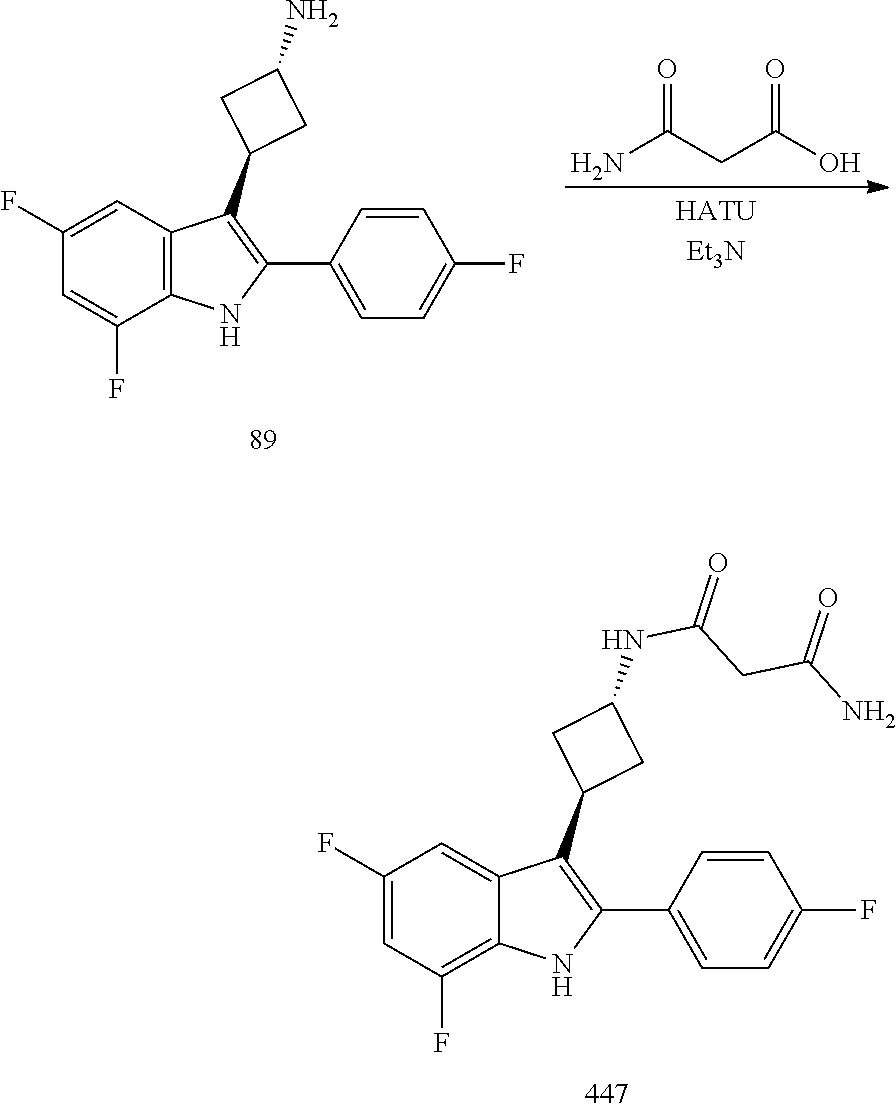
C1(F)=CC2=C(C(F)=C1)NC(C1=CC=C(F)C=C1)=C2C1CC(N)C1.NC(CC(O)=O)=O.C1(F)=CC(F)=C2C(=C1)C(C1CC(NC(=O)CC(N)=O)C1)=C(C1=CC=C(F)C=C1)N2
